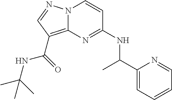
N(C1=NC2=C(C(NC(C)(C)C)=O)C=NN2C=C1)C(C1=CC=CC=N1)C
